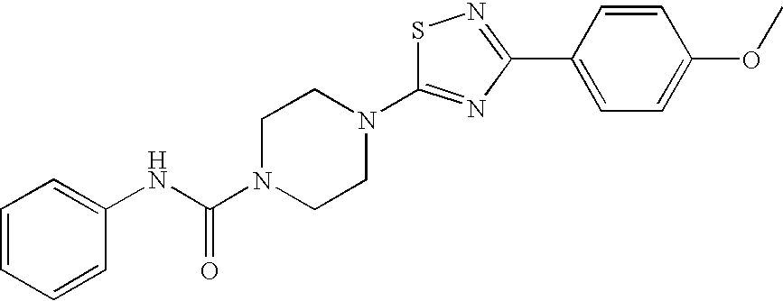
S1C(N2CCN(C(NC3=CC=CC=C3)=O)CC2)=NC(C2=CC=C(OC)C=C2)=N1
